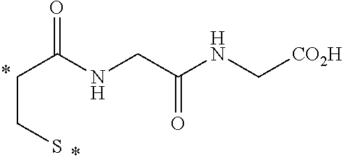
C(CS)C(=O)NCC(NC[CO2H])=O
